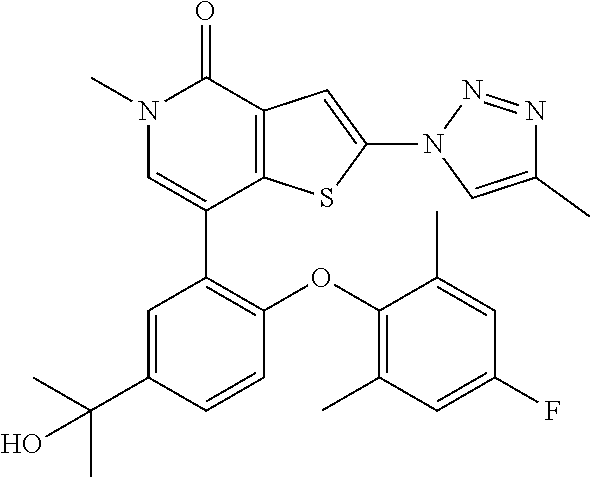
N1(C)C=C(C2=C(OC3=C(C)C=C(F)C=C3C)C=CC(C(C)(C)O)=C2)C2=C(C1=O)C=C(N1C=C(C)N=N1)S2
